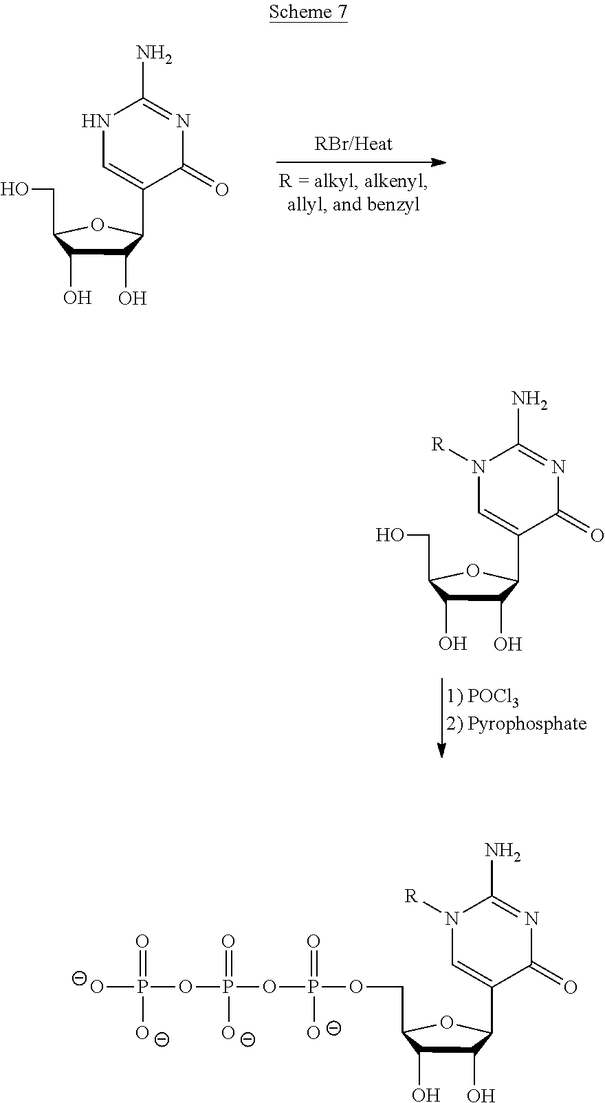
OCC1C(O)C(O)C(C2=CNC(N)=NC2=O)O1.OCC1C(O)C(O)C(C2=CN([R])C(N)=NC2=O)O1.[O-]P(=O)([O-])OP(OP(OCC1C(O)C(O)C(C2=CN([R])C(N)=NC2=O)O1)(=O)[O-])(=O)[O-]
